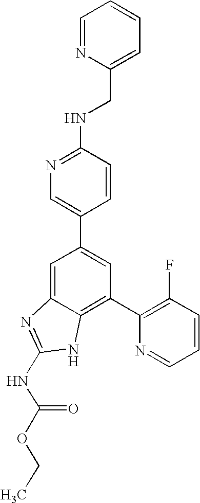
C1=C2C(=C(C3=C(F)C=CC=N3)C=C1C1=CN=C(NCC3=CC=CC=N3)C=C1)NC(NC(OCC)=O)=N2
